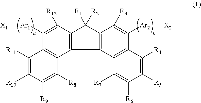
C12=C(C3=C(C1([R2])[R1])C([R3])=C([Ar2][X2])C1=C3C([R7])=C([R6])C([R5])=C1[R4])C1=C(C([Ar1][X1])=C2[R12])C([R11])=C([R10])C([R9])=C1[R8]
